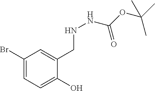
C1(Br)=CC=C(O)C(CNNC(=O)OC(C)(C)C)=C1
